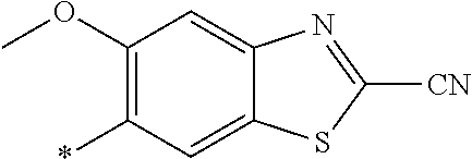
C1(OC)=C(*)C=C2C(=C1)N=C([CN])S2
